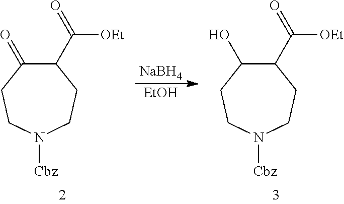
C1(C([OEt])=O)C(=O)CCN([Cbz])CC1.[NaBH4].[EtOH].C1(C([OEt])=O)C(O)CCN([Cbz])CC1
